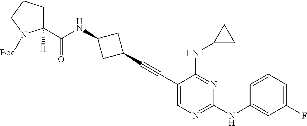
C1(C#CC2=CN=C(NC3=CC(F)=CC=C3)N=C2NC2CC2)CC(NC(C2([H])CCCN2[Boc])=O)C1
